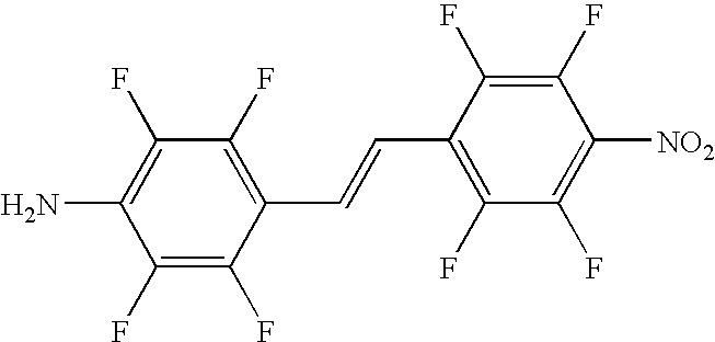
C1(F)=C(F)C(C=CC2=C(F)C(F)=C([NO2])C(F)=C2F)=C(F)C(F)=C1N
